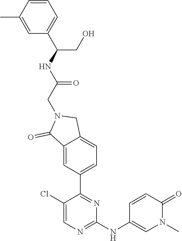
C1=C(C)C=CC=C1C(NC(CN1C(=O)C2=CC(C3=NC(NC4=CN(C)C(=O)C=C4)=NC=C3Cl)=CC=C2C1)=O)CO
